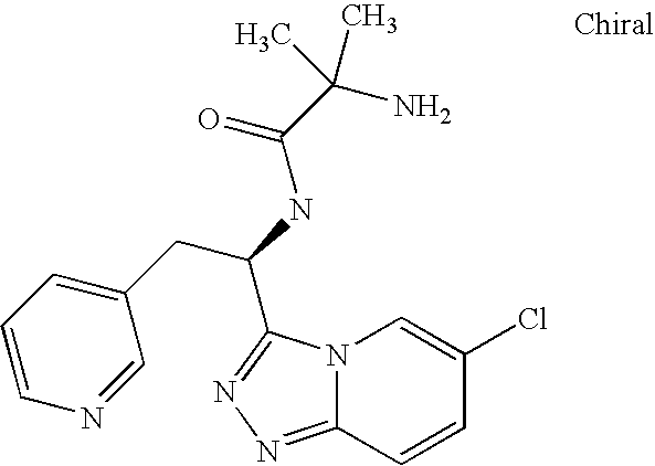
N12C(=NN=C1C(NC(C(N)(C)C)=O)CC1=CC=CN=C1)C=CC(Cl)=C2
